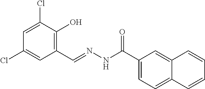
C1=C(Cl)C(O)=C(C=NNC(C2=CC=C3C(=C2)C=CC=C3)=O)C=C1Cl
